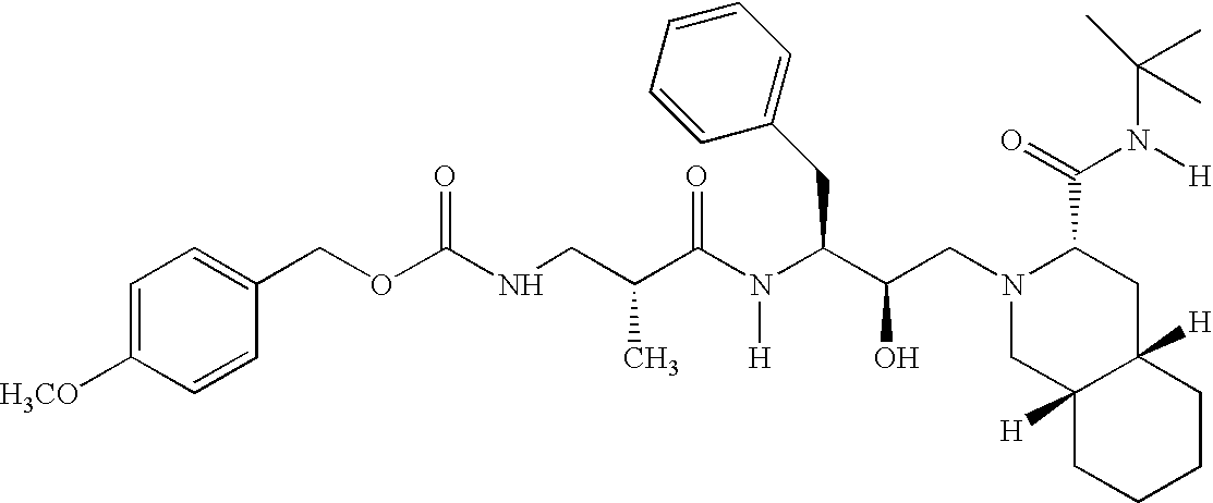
C(C(C(N(C(C(CN1CC2([H])C([H])(CC1C(=O)N([H])C(C)(C)C)CCCC2)O)CC1=CC=CC=C1)[H])=O)C)NC(OCC1=CC=C([H3CO])C=C1)=O
